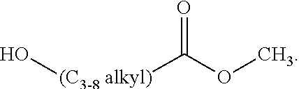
O[(C3-8 alkyl)]C(=O)OC
